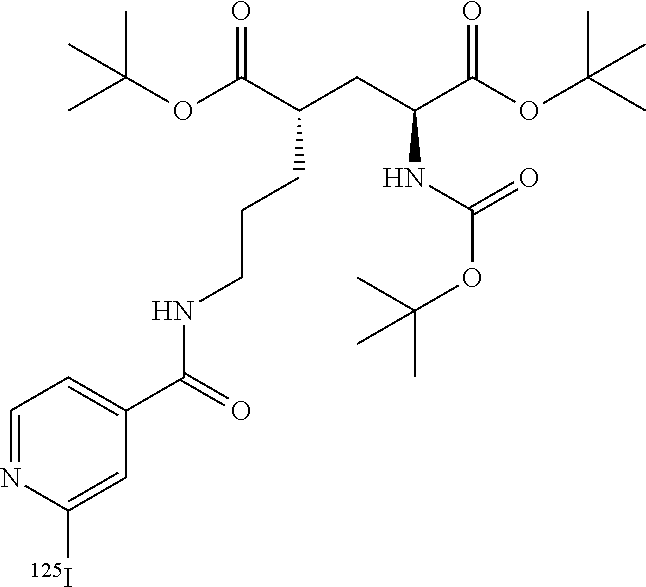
N(CCCC(CC(C(OC(C)(C)C)=O)NC(OC(C)(C)C)=O)C(OC(C)(C)C)=O)C(C1=CC=NC([125I])=C1)=O
